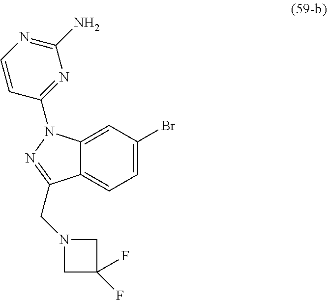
C12=CC(Br)=CC=C1C(CN1CC(F)(F)C1)=NN2C1=NC(N)=NC=C1
